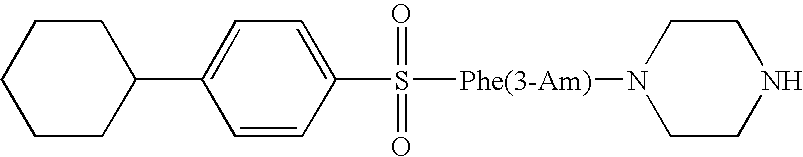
C1(C2CCCCC2)=CC=C(S([Phe(3-Am)]N2CCNCC2)(=O)=O)C=C1
